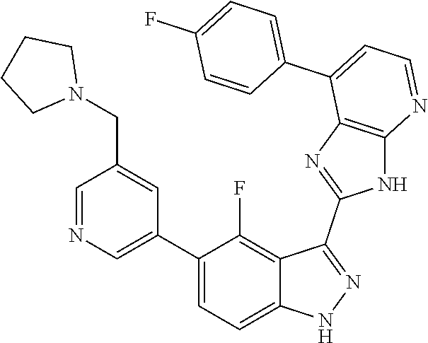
C1=NC=C(C2=CC=C3C(=C2F)C(C2=NC4=C(N2)N=CC=C4C2=CC=C(F)C=C2)=NN3)C=C1CN1CCCC1
